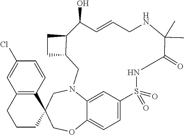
C1=C2C=C3C(=C1)OCC1(CN3CC3C(CC3)C(O)C=CCNC(C)(C)C(=O)NS2(=O)=O)C2=C(CCC1)C=C(Cl)C=C2
